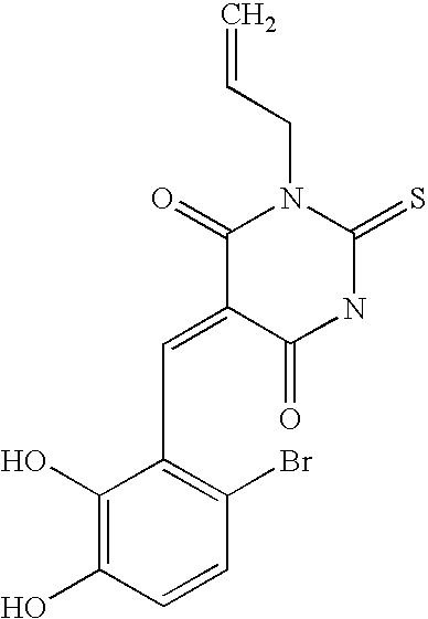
C=CCN1C(=O)C(=CC2=C(Br)C=CC(O)=C2O)C(=O)NC1=S
